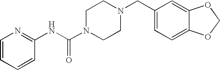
C1=CC=CC(NC(N2CCN(CC3=CC=C4C(=C3)OCO4)CC2)=O)=N1
